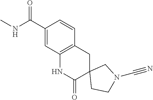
C12(CCN(C#N)C1)CC1=C(NC2=O)C=C(C(NC)=O)C=C1
